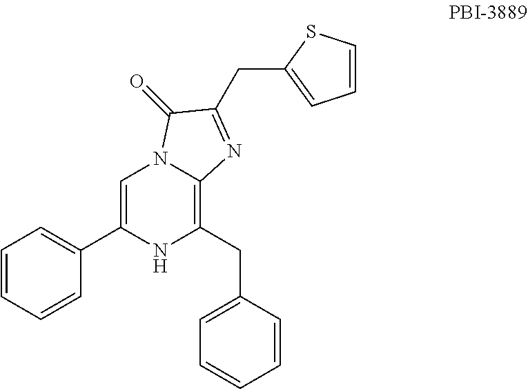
C1=C(C2=CC=CC=C2)NC(CC2=CC=CC=C2)=C2N1C(=O)C(CC1=CC=CS1)=N2
